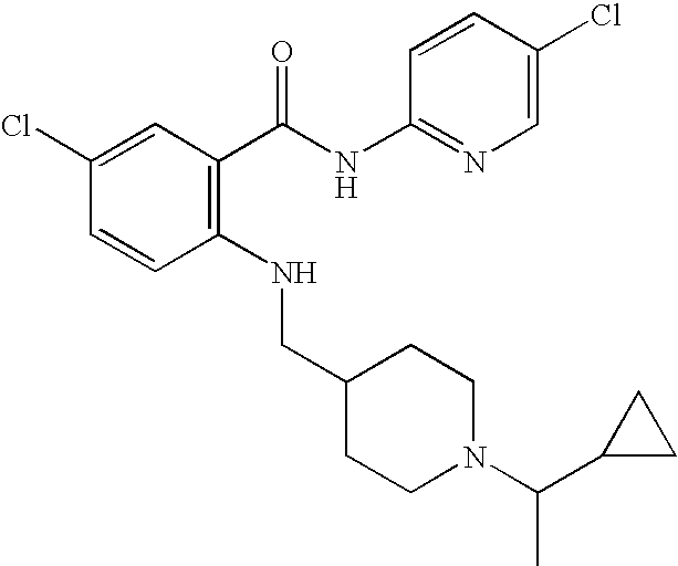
C1(Cl)=CC(C(NC2=NC=C(Cl)C=C2)=O)=C(NCC2CCN(C(C3CC3)C)CC2)C=C1
